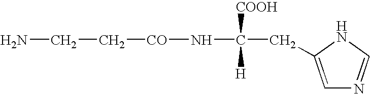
NCC[CO]NC(CC1=CN=CN1)([COOH])[H]
